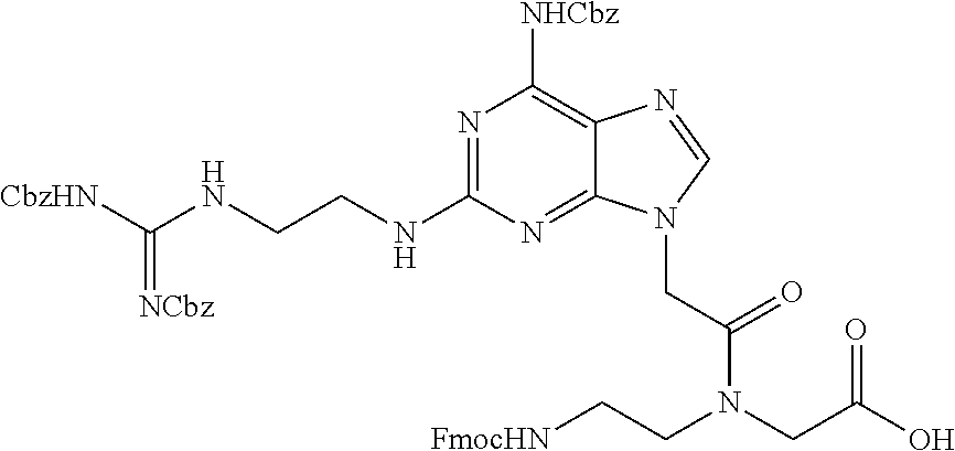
[CbzHN]C(NCCNC1=NC([NHCbz])=C2C(=N1)N(CC(N(CC[FmocHN])CC(O)=O)=O)C=N2)=[NCbz]
